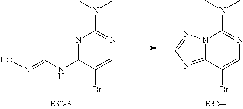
N12C(=NC=N1)C(Br)=CN=C2N(C)C.N1=C(NC=NO)C(Br)=CN=C1N(C)C
